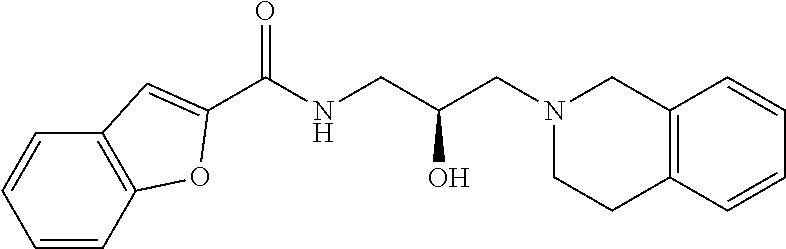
C(NCC(CN1CC2=C(CC1)C=CC=C2)O)(=O)C1=CC2=C(C=CC=C2)O1
